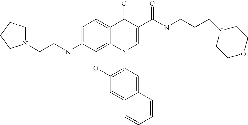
C1=C(NCCN2CCCC2)C2=C3C(=C1)C(=O)C(C(=O)NCCCN1CCOCC1)=CN3C1=C(O2)C=C2C(=C1)C=CC=C2
